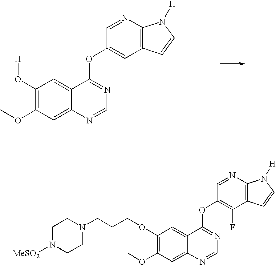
C1(O[H])=C(OC)C=C2C(=C1)C(OC1=CC3=C(N=C1)N([H])C=C3)=NC=N2.C1(OCCCN2CCN([MeSO2])CC2)=C(OC)C=C2C(=C1)C(OC1=C(F)C3=C(N=C1)N([H])C=C3)=NC=N2
